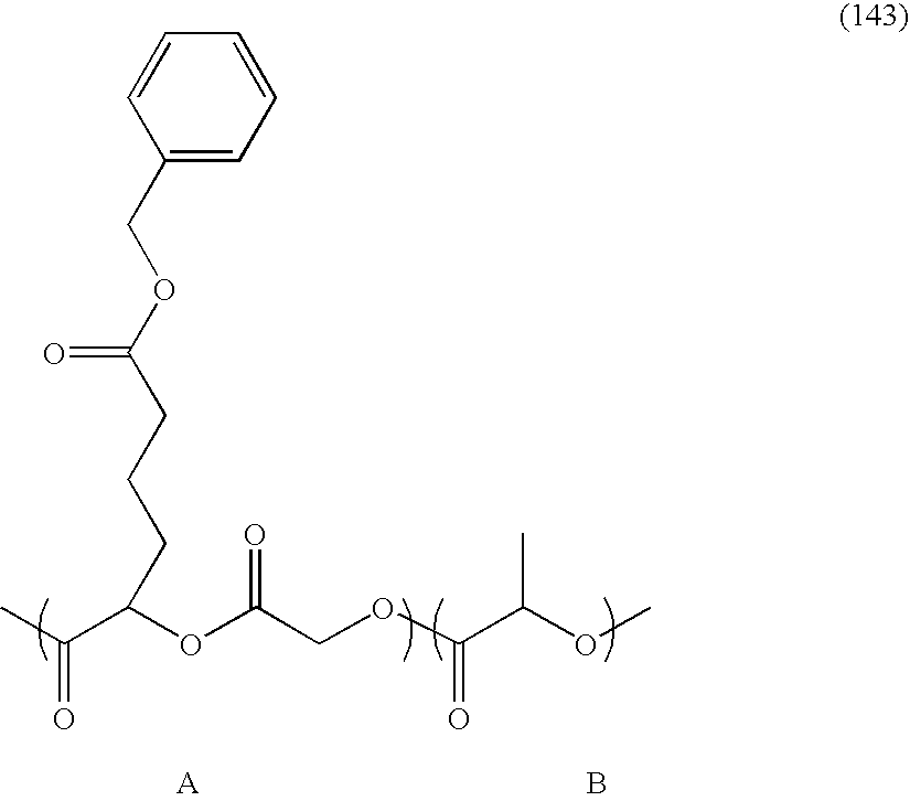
B.CC(C(OC(COC(C(OC)C)=O)=O)CCCC(OCC1=CC=CC=C1)=O)=O.[A]
